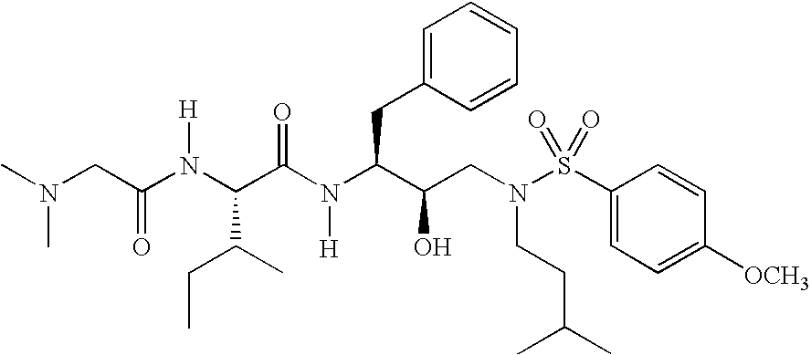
N(CC(N(C(C(N(C(C(CN(S(C1=CC=C([OCH3])C=C1)(=O)=O)CCC(C)C)O)CC1=CC=CC=C1)[H])=O)C(CC)C)[H])=O)(C)C
